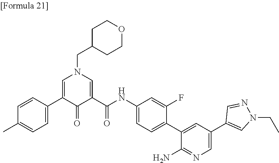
C(N1N=CC(C2=CN=C(N)C(C3=CC=C(NC(C4=CN(CC5CCOCC5)C=C(C5=CC=C(C)C=C5)C4=O)=O)C=C3F)=C2)=C1)C
